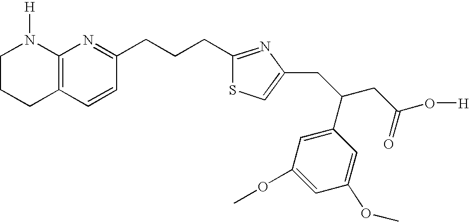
C1CCC2=C(N1[H])N=C(CCCC1=NC(CC(CC(O[H])=O)C3=CC(OC)=CC(OC)=C3)=CS1)C=C2
